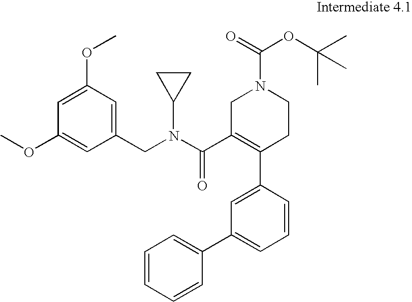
C1=CC(C2=C(C(=O)N(C3CC3)CC3=CC(OC)=CC(OC)=C3)CN(C(OC(C)(C)C)=O)CC2)=CC(C2=CC=CC=C2)=C1
